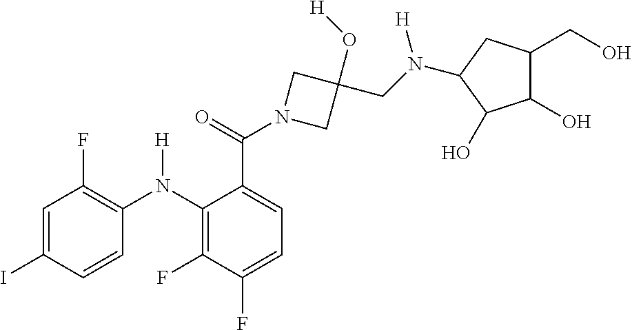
C1=C(I)C=CC(N(C2=C(F)C(F)=CC=C2C(N2CC(O[H])(CN([H])C3CC(CO)C(O)C3O)C2)=O)[H])=C1F
